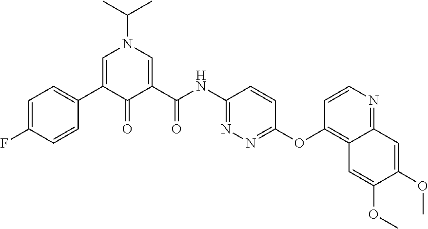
C1=C(F)C=CC(C2=CN(C(C)C)C=C(C(NC3=NN=C(OC4=C5C(=NC=C4)C=C(OC)C(OC)=C5)C=C3)=O)C2=O)=C1
